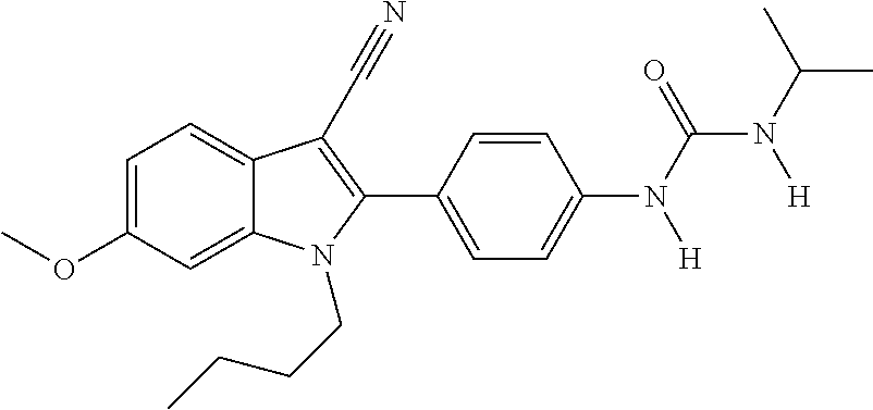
C1=C(OC)C=C2C(=C1)C(C#N)=C(C1=CC=C(N(C(=O)N(C(C)C)[H])[H])C=C1)N2CCCC
